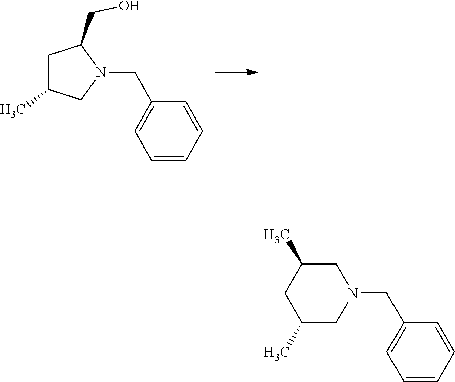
C1C(C)CN(CC2=CC=CC=C2)C1CO.N1(CC2=CC=CC=C2)CC(C)CC(C)C1
